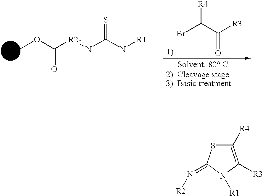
BrC(C([R3])=O)[R4].COC([R2]NC(N[R1])=S)=O.C1([R4])=C([R3])N([R1])C(=N[R2])S1
